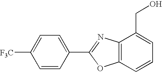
C1([F3C])=CC=C(C2=NC3=C(O2)C=CC=C3CO)C=C1
